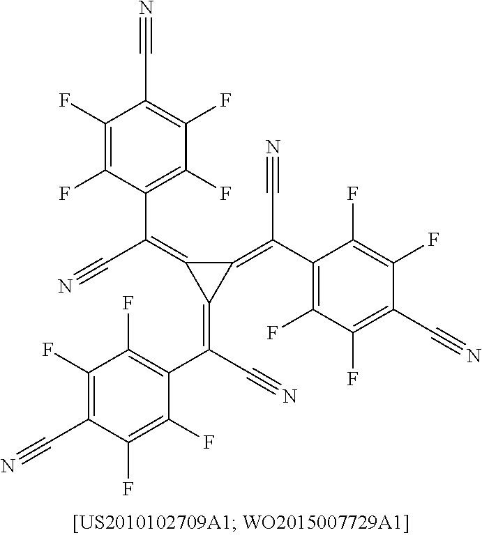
C1(=C(C#N)C2=C(F)C(F)=C(C#N)C(F)=C2F)C(=C(C#N)C2=C(F)C(F)=C(C#N)C(F)=C2F)C1=C(C#N)C1=C(F)C(F)=C(C#N)C(F)=C1F
